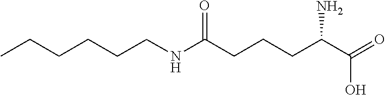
C(CCCCNC(CCCC(C(O)=O)N)=O)C
